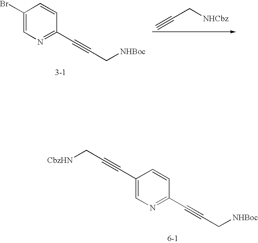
C1(Br)=CN=C(C#CC[NHBoc])C=C1.C(C#C)[NHCbz].C1(C#CC[CbzHN])=CN=C(C#CC[NHBoc])C=C1
